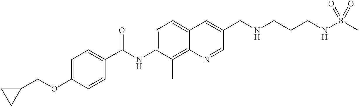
C(OC1=CC=C(C(NC2=CC=C3C(=C2C)N=CC(CNCCCNS(C)(=O)=O)=C3)=O)C=C1)C1CC1
